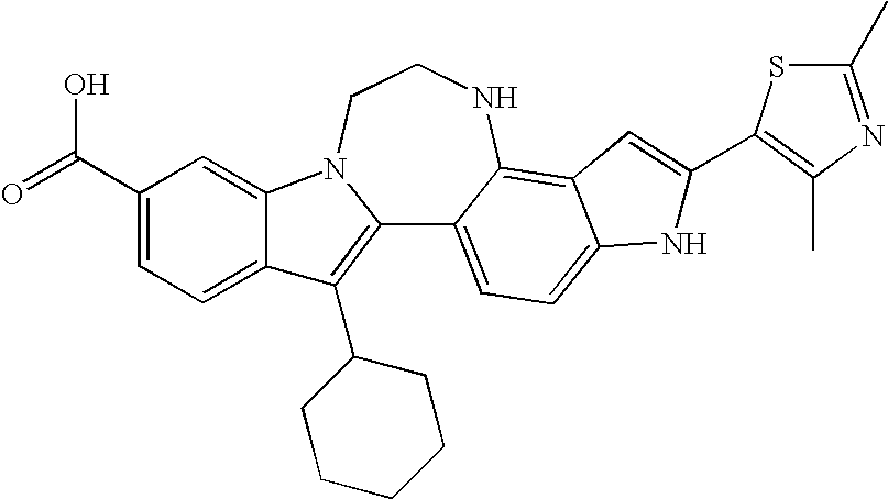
C12=C(C3CCCCC3)C3=CC=C(C(=O)O)C=C3N1CCNC1=C3C(=CC=C21)NC(C1=C(C)N=C(C)S1)=C3
